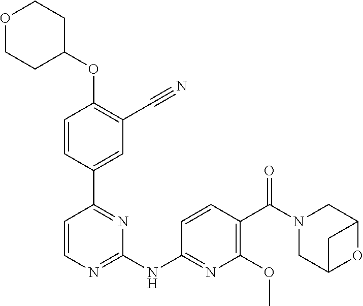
O(C1=C(C#N)C=C(C2=NC(NC3=NC(OC)=C(C(=O)N4CC5OC(C4)C5)C=C3)=NC=C2)C=C1)C1CCOCC1
